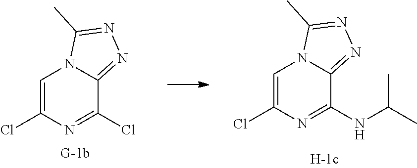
C1=C(Cl)N=C(Cl)C2=NN=C(C)N12.C1=C(Cl)N=C(NC(C)C)C2=NN=C(C)N12
